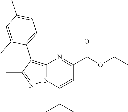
N12C(=C(C3=CC=C(C)C=C3C)C(C)=N1)N=C(C(OCC)=O)C=C2C(C)C
